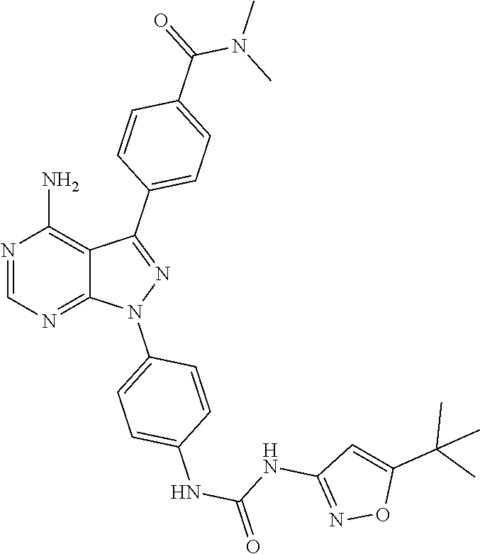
N1=CN=C2C(=C1N)C(C1=CC=C(C(N(C)C)=O)C=C1)=NN2C1=CC=C(NC(=O)NC2=NOC(C(C)(C)C)=C2)C=C1
